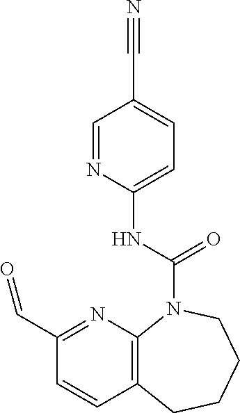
C1(C#N)=CC=C(NC(=O)N2C3=C(C=CC(C=O)=N3)CCCC2)N=C1
